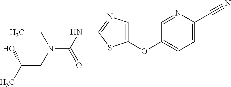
C1=NC(C#N)=CC=C1OC1=CN=C(NC(=O)N(CC(C)O)CC)S1
